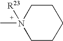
C1CCCCN1(C)[R23]
